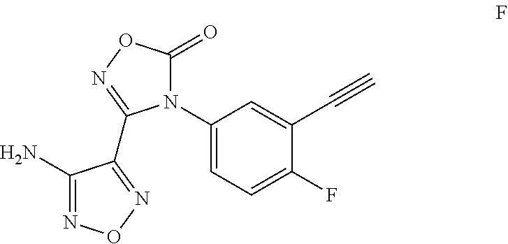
C1(N)=NON=C1C1=NOC(=O)N1C1=CC=C(F)C(C#C)=C1
